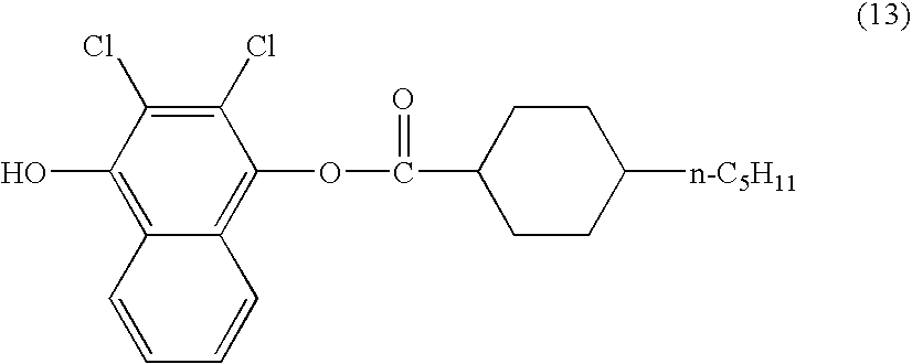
C12=C(OC(=O)C3CCC([n-C5H11])CC3)C(Cl)=C(Cl)C(O)=C1C=CC=C2
